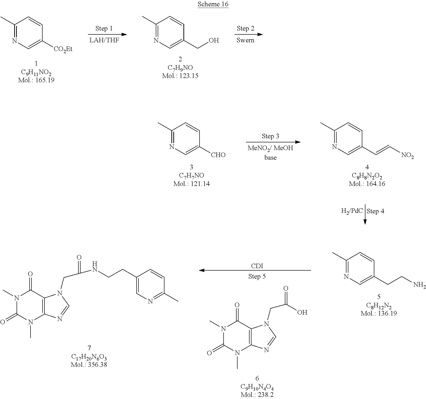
C1(C)=NC=C([CO2Et])C=C1.C1(C)=NC=C(CO)C=C1.C1(C)=NC=C([CHO])C=C1.C1(C)=NC=C(C=C[NO2])C=C1.C1(C)=NC=C(CCN)C=C1.N1(C)C(=O)N(C)C2=C(C1=O)N(CC(O)=O)C=N2.[CDI].N1(C)C(=O)N(C)C2=C(C1=O)N(CC(NCCC1=CN=C(C)C=C1)=O)C=N2
